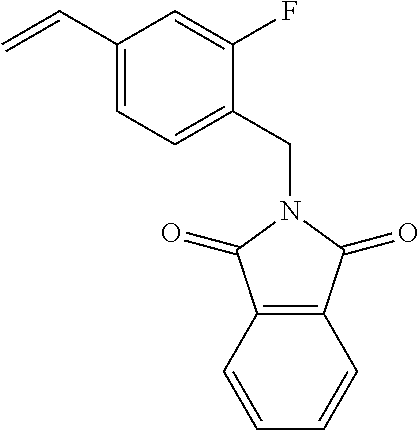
C1(C=C)=CC=C(CN2C(=O)C3=C(C2=O)C=CC=C3)C(F)=C1
